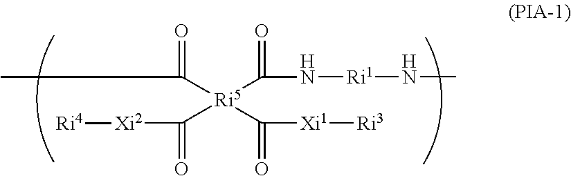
CC(=O)[Ri5](C(=O)N[Ri1]NC)(C(=O)[Xi2][Ri4])C([Xi1][Ri3])=O
